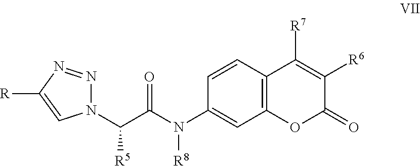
C1(N(C(C([R5])N2N=NC([R])=C2)=O)[R8])=CC2=C(C=C1)C([R7])=C([R6])C(=O)O2
